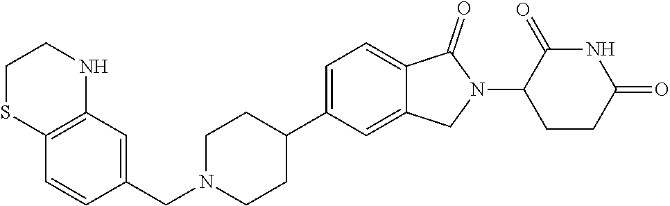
C1N(CC2=CC3=C(C=C2)SCCN3)CCC(C2=CC=C3C(=C2)CN(C2CCC(=O)NC2=O)C3=O)C1
